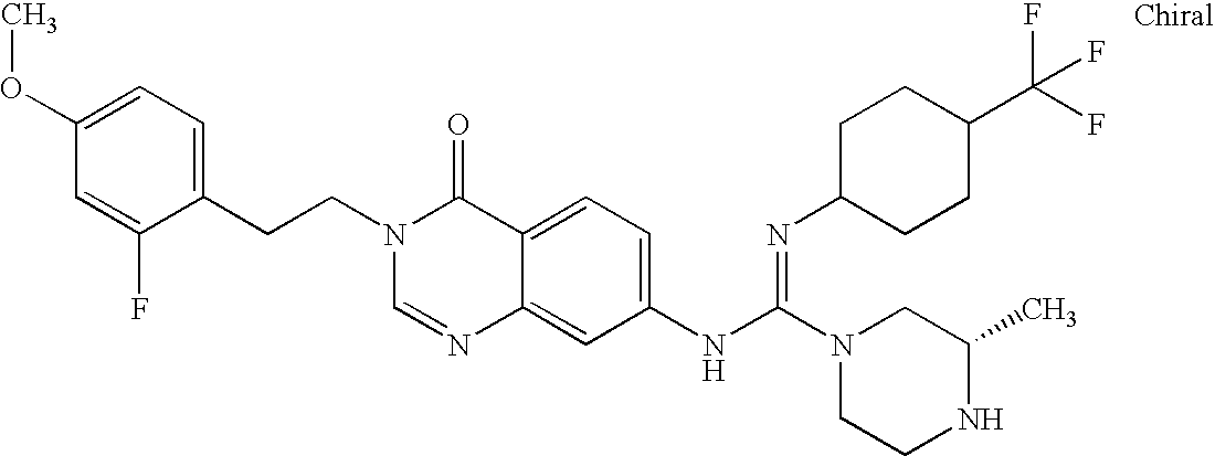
C1=C(F)C(CCN2C=NC3=CC(NC(N4CCNC(C)C4)=NC4CCC(C(F)(F)F)CC4)=CC=C3C2=O)=CC=C1OC
